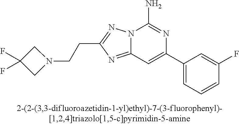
N12C(=NC(CCN3CC(F)(F)C3)=N1)C=C(C1=CC=CC(F)=C1)N=C2N
